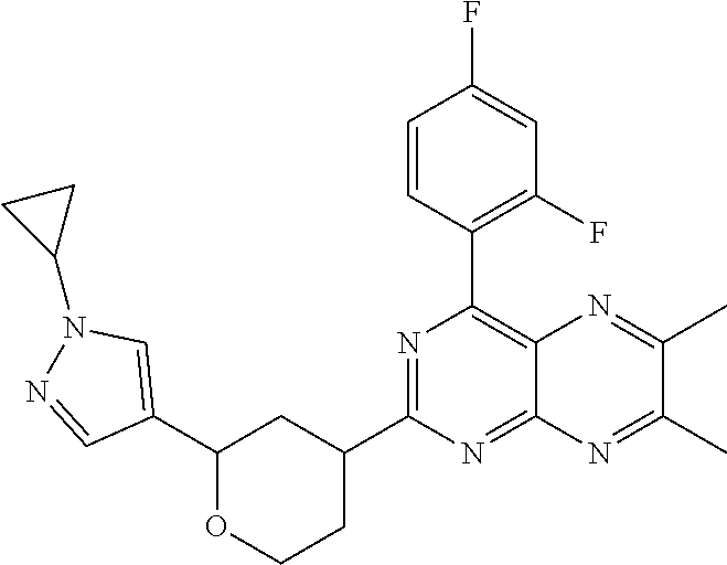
N1=C(C2CC(C3=CN(C4CC4)N=C3)OCC2)N=C2C(=C1C1=C(F)C=C(F)C=C1)N=C(C)C(C)=N2
